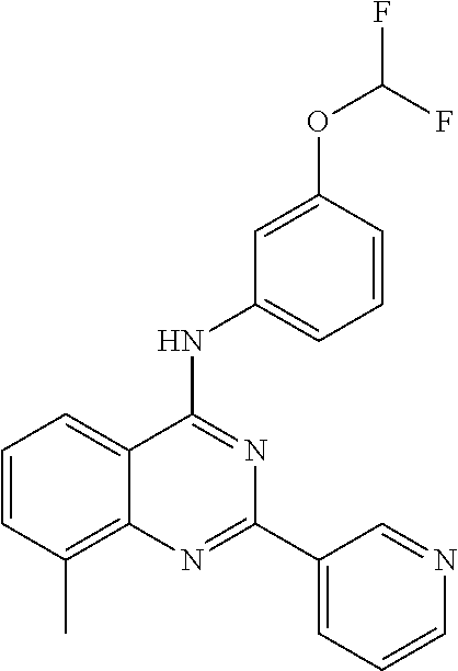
C1=CC(C)=C2C(=C1)C(NC1=CC=CC(OC(F)F)=C1)=NC(C1=CC=CN=C1)=N2
